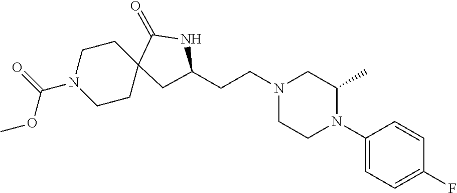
C1(N2C(C)CN(CCC3CC4(CCN(C(=O)OC)CC4)C(=O)N3)CC2)=CC=C(F)C=C1
